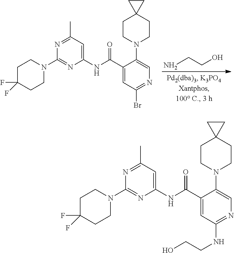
C1(NC(C2=CC(Br)=NC=C2N2CCC3(CC2)CC3)=O)=CC(C)=NC(N2CCC(F)(F)CC2)=N1.NCCO.C1(NC(C2=CC(NCCO)=NC=C2N2CCC3(CC2)CC3)=O)=CC(C)=NC(N2CCC(F)(F)CC2)=N1
